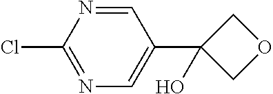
C1=NC(Cl)=NC=C1C1(O)COC1
